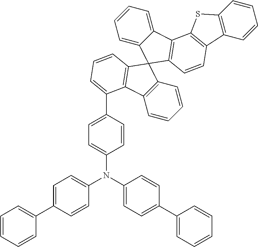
C1=CC=C2C(=C1)C1(C3=C2C2=C(C=C3)C3=C(S2)C=CC=C3)C2=C(C=CC=C2)C2=C1C=CC=C2C1=CC=C(N(C2=CC=C(C3=CC=CC=C3)C=C2)C2=CC=C(C3=CC=CC=C3)C=C2)C=C1
